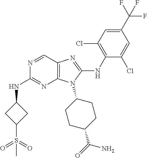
N1=CC2=C(N=C1NC1CC(S(=O)(=O)C)C1)N(C1CCC(C(=O)N)CC1)C(NC1=C(Cl)C=C(C(F)(F)F)C=C1Cl)=N2
